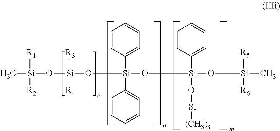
C[Si]([R1])([R2])O[Si](O[Si](O[Si](O[Si]([R5])([R6])C)(C1=CC=CC=C1)O[Si][(CH3)3])(C1=CC=CC=C1)C1=CC=CC=C1)([R3])[R4]
